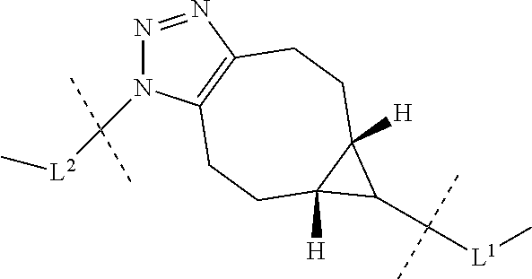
N1=NC2=C(N1C([L2]C)(C)C)CCC1([H])C([H])(CC2)C1C([L1]C)(C)C
